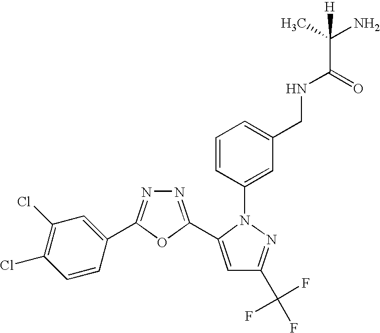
N1=C(C2=CC(C(F)(F)F)=NN2C2=CC(CNC(C(C)(N)[H])=O)=CC=C2)OC(C2=CC(Cl)=C(Cl)C=C2)=N1
